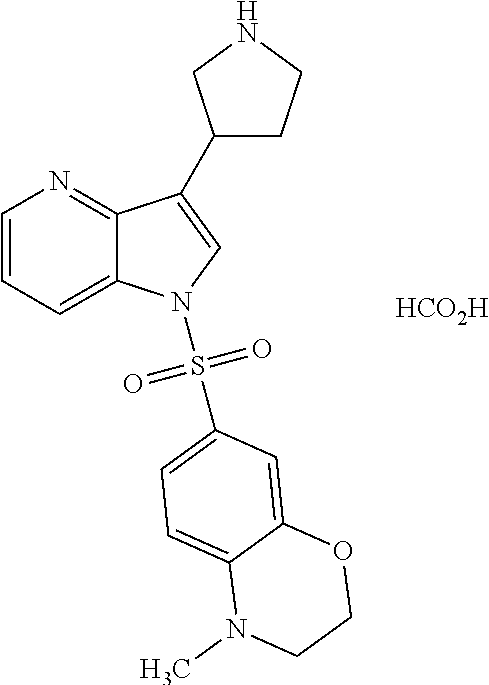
[HCO2H].C1=CC=C2C(=N1)C(C1CCNC1)=CN2S(=O)(=O)C1=CC=C2C(=C1)OCCN2C
